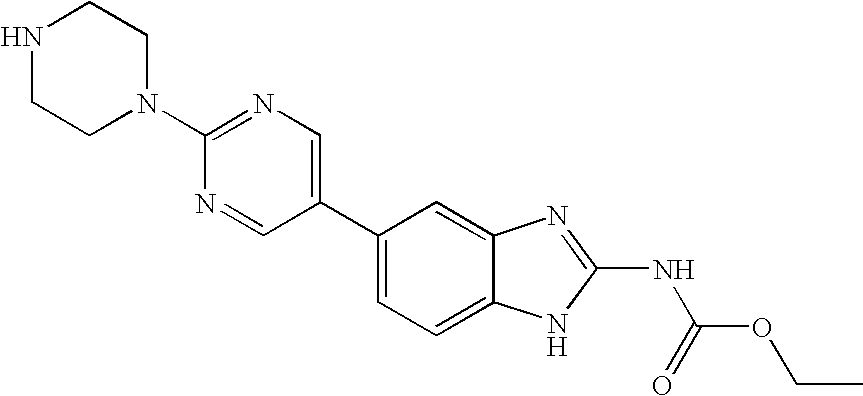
C1(C2=CN=C(N3CCNCC3)N=C2)=CC=C2C(=C1)N=C(NC(=O)OCC)N2
